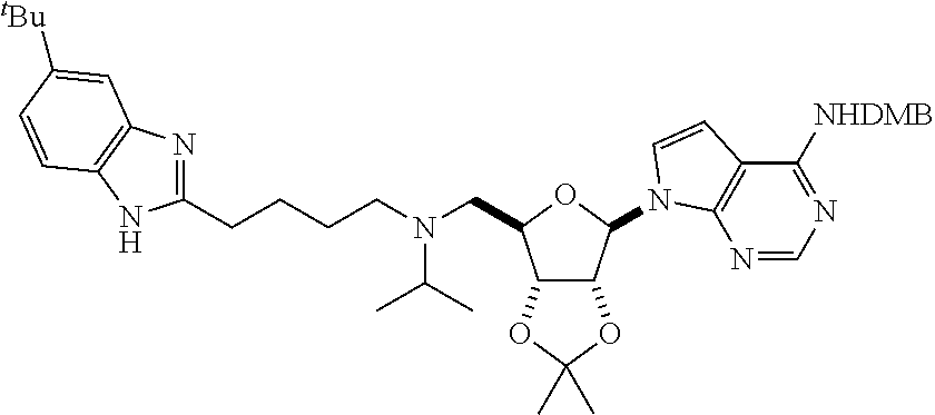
C12C(C(N3C4=C(C([NHDMB])=NC=N4)C=C3)OC1CN(CCCCC1=NC3=C(N1)C=CC([tBu])=C3)C(C)C)OC(C)(C)O2
